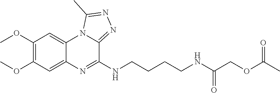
C1(OC)=C(OC)C=C2C(=C1)N1C(=NN=C1C)C(NCCCCNC(COC(C)=O)=O)=N2
